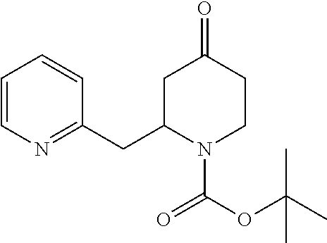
C1=CN=C(CC2N(C(OC(C)(C)C)=O)CCC(=O)C2)C=C1
